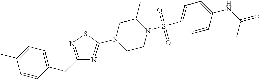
C1=CC(CC2=NSC(N3CCN(S(C4=CC=C(NC(=O)C)C=C4)(=O)=O)C(C)C3)=N2)=CC=C1C
